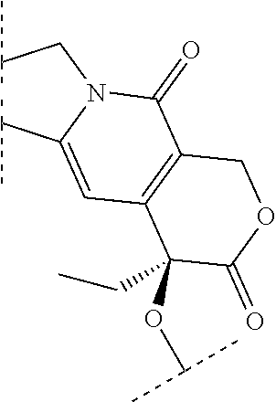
C(C1=CC2=C(C(=O)N1CC(C)C)COC(=O)C2(CC)OC(C)C)(C)C
